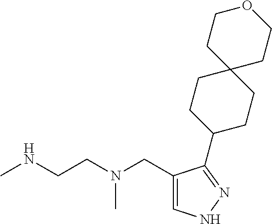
CNCCN(CC1=CNN=C1C1CCC2(CC1)CCOCC2)C
